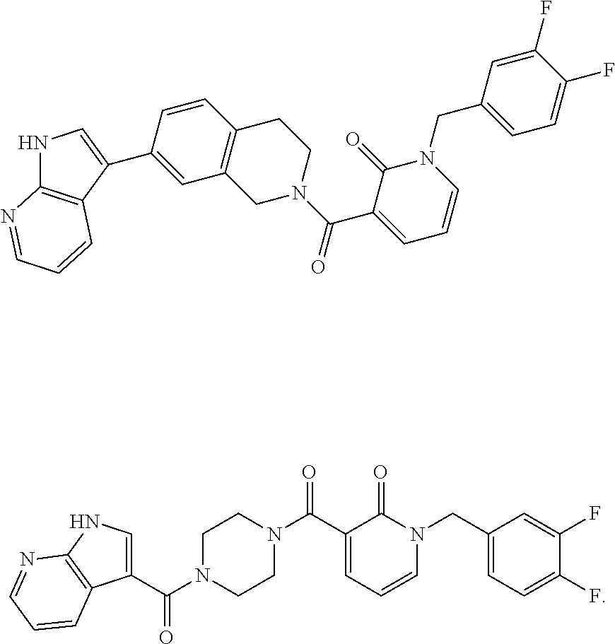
N1C2=C(C(C3=CC4=C(C=C3)CCN(C(C3=CC=CN(CC5=CC=C(F)C(F)=C5)C3=O)=O)C4)=C1)C=CC=N2.C1(C(N2CCN(C(C3=CC=CN(CC4=CC=C(F)C(F)=C4)C3=O)=O)CC2)=O)=CNC2=C1C=CC=N2
